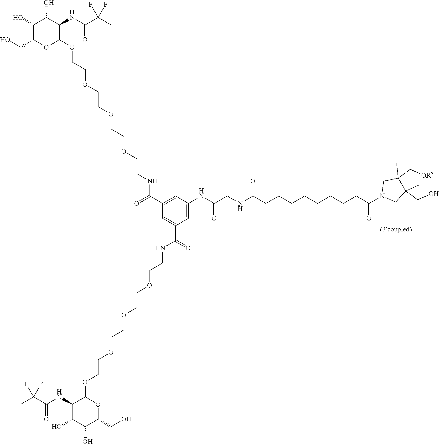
C1(O)C(CO)OC(OCCOCCOCCOCCNC(C2=CC(NC(CNC(CCCCCCCCC(N3CC(CO)(C)C(C[OR3])(C)C3)=O)=O)=O)=CC(C(NCCOCCOCCOCCOC3C(NC(C(C)(F)F)=O)C(O)C(O)C(CO)O3)=O)=C2)=O)C(NC(C(C)(F)F)=O)C1O
